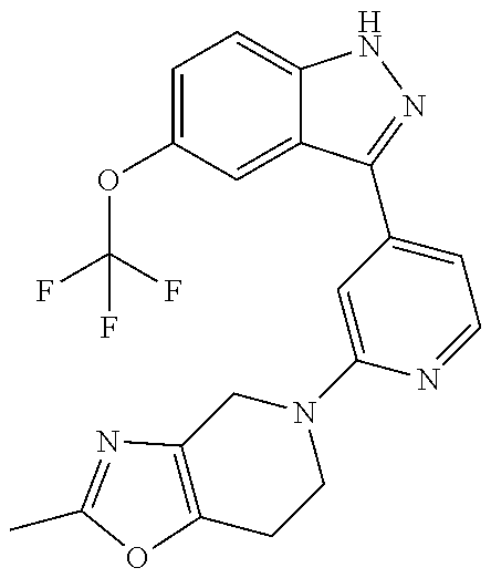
C1(OC(F)(F)F)=CC=C2C(=C1)C(C1=CC=NC(N3CC4=C(CC3)OC(C)=N4)=C1)=NN2
